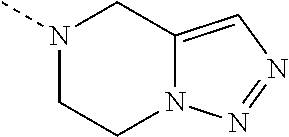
N1(C)CCN2C(=CN=N2)C1
